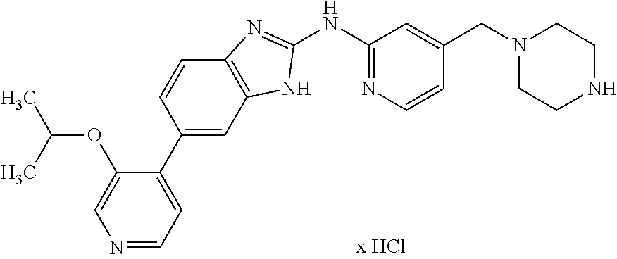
C1(NC2=NC=CC(CN3CCNCC3)=C2)=NC2=C(N1)C=C(C1=CC=NC=C1OC(C)C)C=C2
